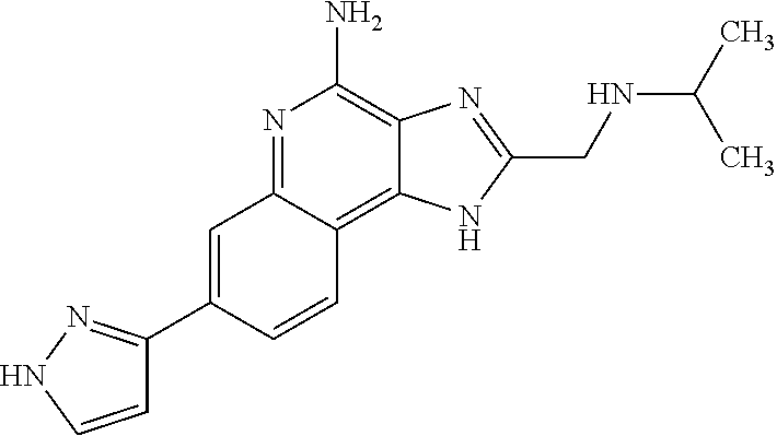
C1=C(C2=NNC=C2)C=CC2=C3C(=C(N)N=C12)N=C(CNC(C)C)N3
